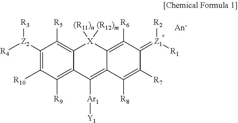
[R4][Z2](C1=C([R10])C([R9])=C2C(=C1[R5])[X]([(R12)m])([(R11)n])C1=C([R6])C(=[Z1]([R1])[R2])C([R7])=C([R8])C1=C2[Ar1][Y1])[R3]
